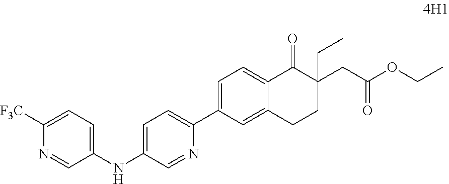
C1=C(NC2=CC=C([F3C])N=C2)C=NC(C2=CC=C3C(=C2)CCC(CC(=O)OCC)(CC)C3=O)=C1
